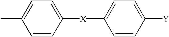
CC1=CC=C([X]C2=CC=C([Y])C=C2)C=C1
